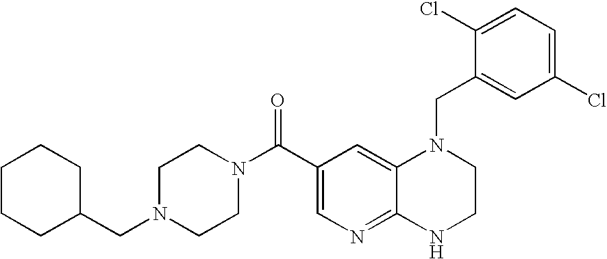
C12=NC=C(C(=O)N3CCN(CC4CCCCC4)CC3)C=C1N(CC1=CC(Cl)=CC=C1Cl)CCN2
